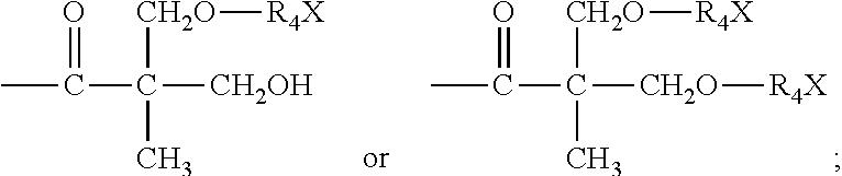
CC(=O)C(C)([CH2O][R4X])[CH2OH].CC(=O)C(C)([CH2O][R4X])[CH2O][R4X]
